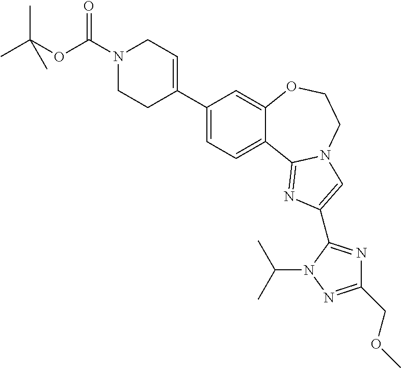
C1(C2=CCN(C(OC(C)(C)C)=O)CC2)=CC=C2C(=C1)OCCN1C2=NC(C2=NC(COC)=NN2C(C)C)=C1
